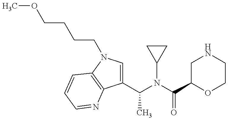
C1(C(N(C(C2OCCNC2)=O)C2CC2)C)=CN(CCCCOC)C2=C1N=CC=C2
